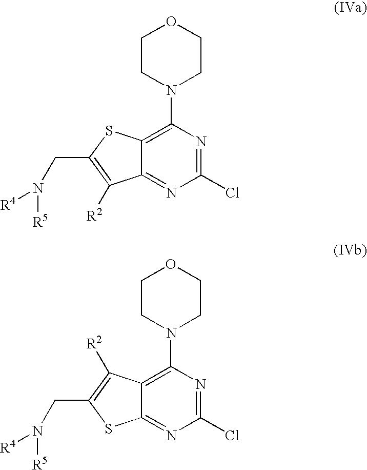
C1CN(C2=C3C(=NC(Cl)=N2)C([R2])=C(CN([R4])[R5])S3)CCO1.C1CN(C2=C3C(=NC(Cl)=N2)SC(CN([R5])[R4])=C3[R2])CCO1
